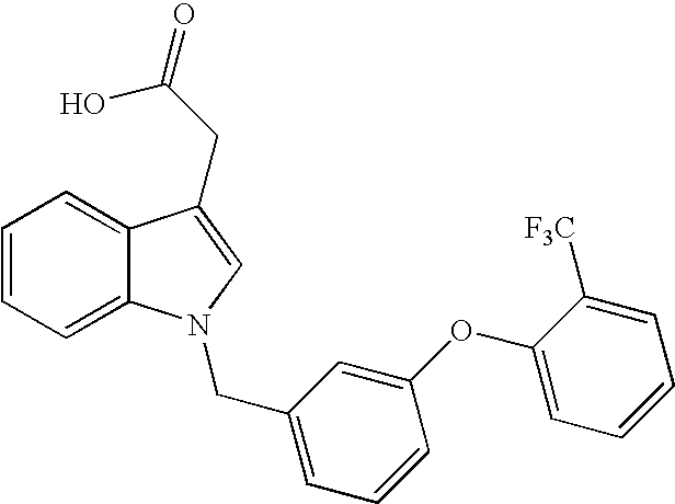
C1=CC=C2C(=C1)C(CC(O)=O)=CN2CC1=CC=CC(OC2=CC=CC=C2[F3C])=C1
